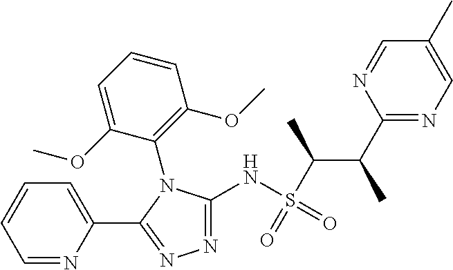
N1=C(NS(=O)(=O)C(C)C(C)C2=NC=C(C)C=N2)N(C2=C(OC)C=CC=C2OC)C(C2=CC=CC=N2)=N1
